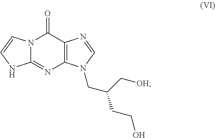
N12C(=NC3=C(C1=O)N=CN3CC(C[OH])CCO)NC=C2
